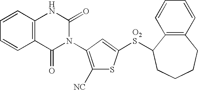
C12=C(C=CC=C1)NC(=O)N(C1=C([NC])SC([O2S]C3C4=C(CCCC3)C=CC=C4)=C1)C2=O
